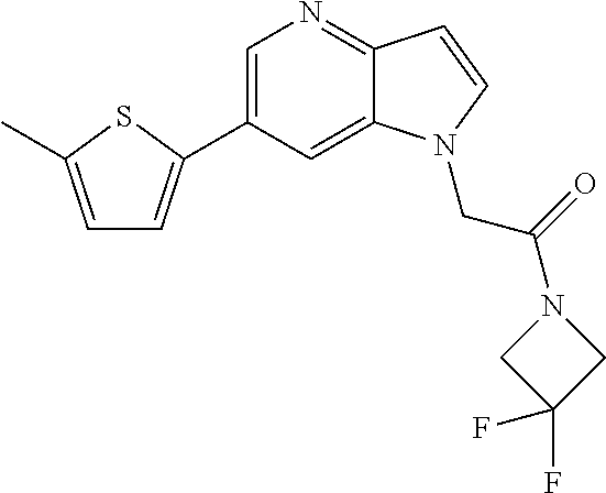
C1=C(C2=CC=C(C)S2)C=C2C(=N1)C=CN2CC(=O)N1CC(F)(F)C1
